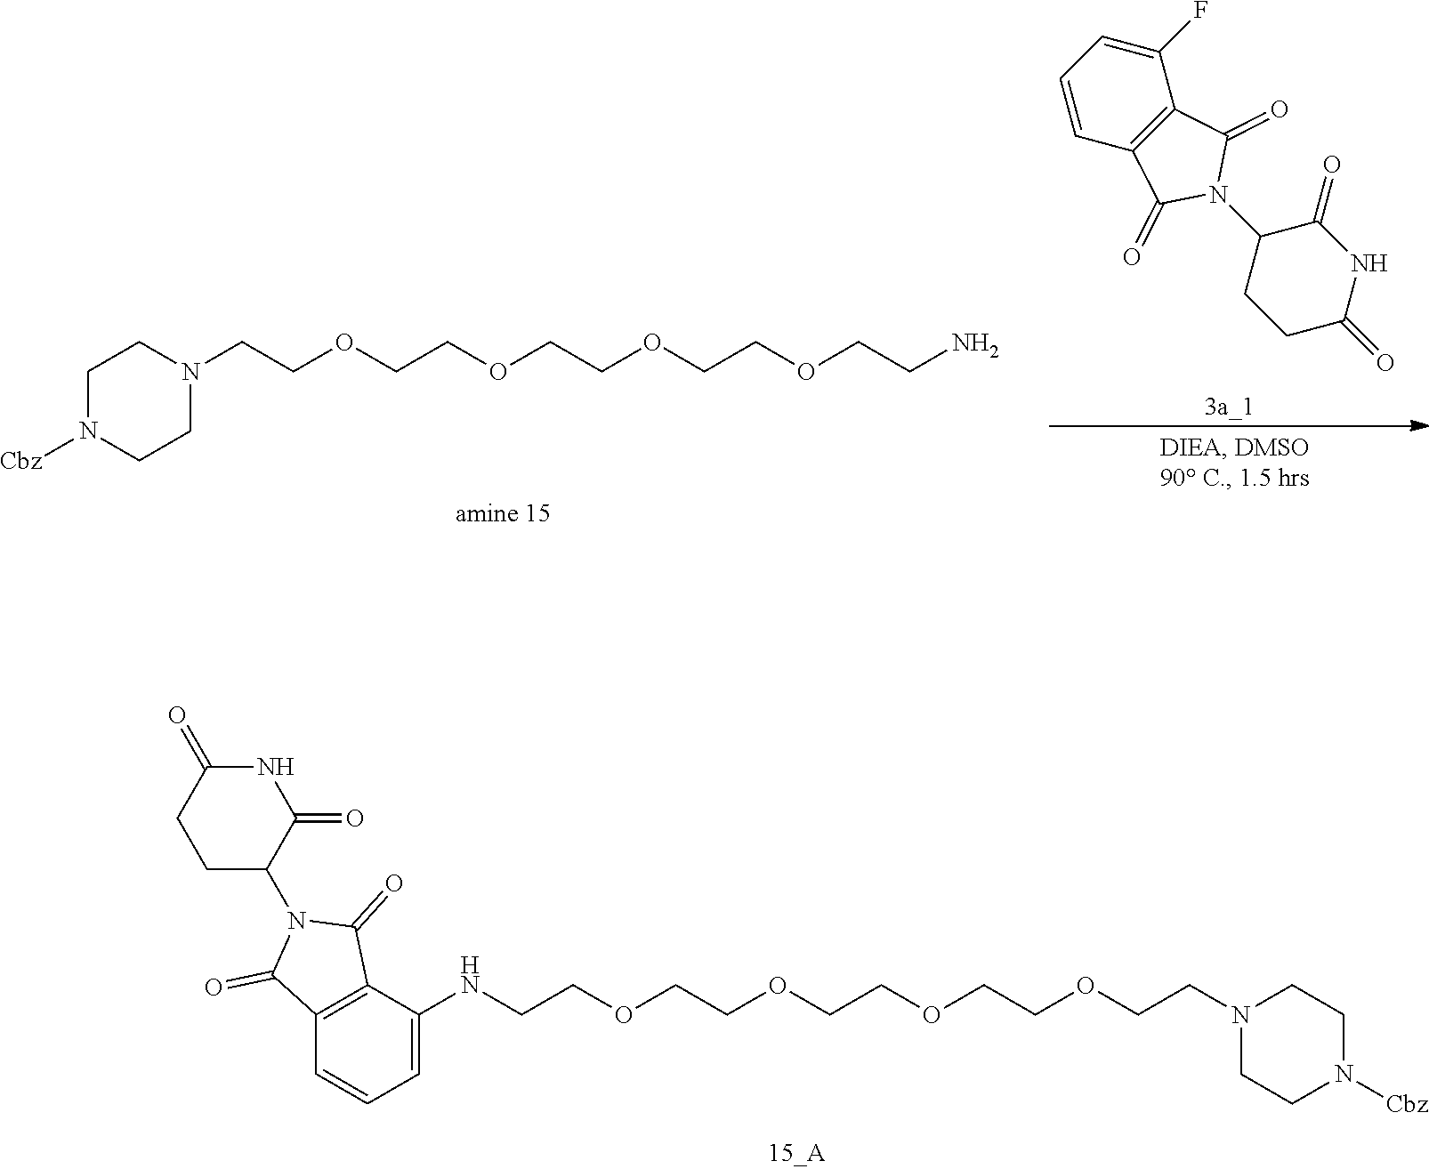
C1N([Cbz])CCN(CCOCCOCCOCCOCCN)C1.C1=CC2=C(C(F)=C1)C(=O)N(C1CCC(=O)NC1=O)C2=O.C1N([Cbz])CCN(CCOCCOCCOCCOCCNC2=CC=CC3=C2C(=O)N(C2C(=O)NC(=O)CC2)C3=O)C1
